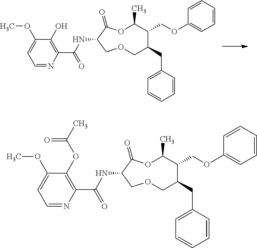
C1=CC(CC2COCC(NC(=O)C3=C(O)C(OC)=CC=N3)C(=O)OC(C)C2COC2=CC=CC=C2)=CC=C1.C1=CC(CC2COCC(NC(=O)C3=C(OC(=O)C)C(OC)=CC=N3)C(=O)OC(C)C2COC2=CC=CC=C2)=CC=C1
